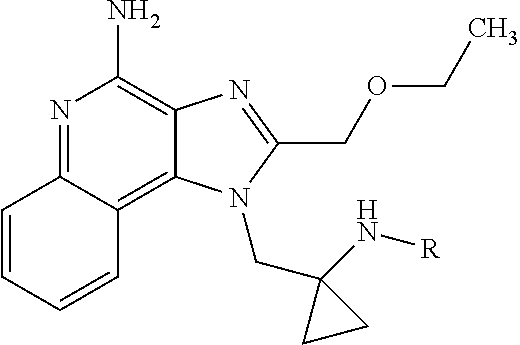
N1=C2C(=C3C(=C1N)N=C(COCC)N3CC1(N[R])CC1)C=CC=C2
